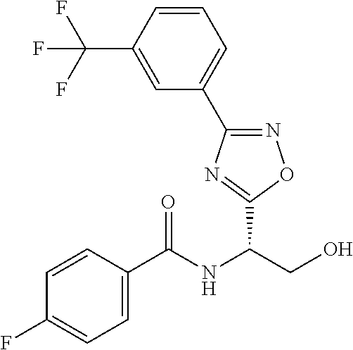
C1(C2=NOC(C(NC(C3=CC=C(F)C=C3)=O)CO)=N2)=CC=CC(C(F)(F)F)=C1
